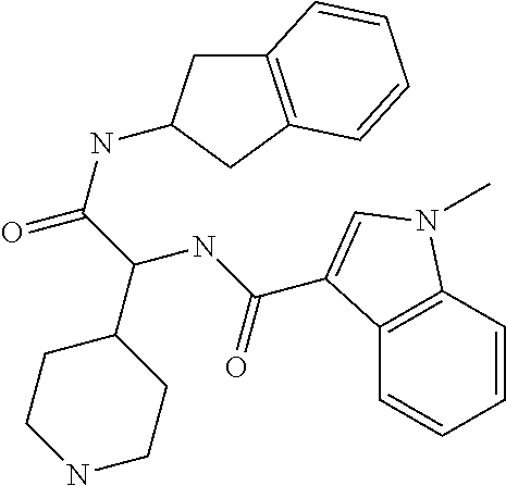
C1(C(C(=O)NC2CC3=C(C2)C=CC=C3)NC(=O)C2=CN(C)C3=C2C=CC=C3)CCNCC1
